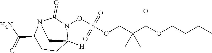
S(OCC(C(OCCCC)=O)(C)C)(ON1C(=O)N2C(C(N)=O)CCC1([H])C2)(=O)=O
